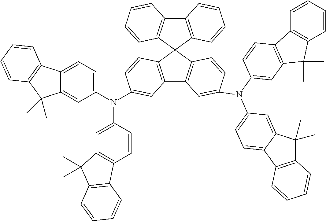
C12=C(C3(C4=C1C=CC=C4)C1=C(C4=C3C=CC(N(C3=CC=C5C(=C3)C(C)(C)C3=C5C=CC=C3)C3=CC5=C(C6=C(C=CC=C6)C5(C)C)C=C3)=C4)C=C(N(C3=CC4=C(C=C3)C3=C(C4(C)C)C=CC=C3)C3=CC=C4C(=C3)C(C)(C)C3=C4C=CC=C3)C=C1)C=CC=C2
